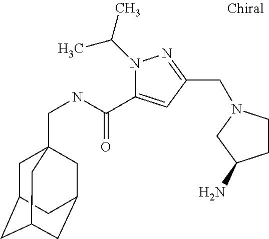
N1(C(C)C)C(C(NCC23CC4CC(CC(C2)C4)C3)=O)=CC(CN2CCC(N)C2)=N1
